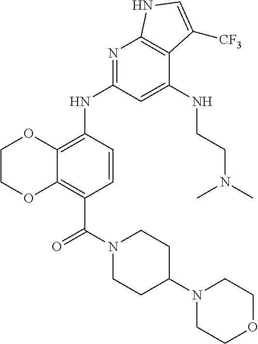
C1COC2=C(C(N3CCC(N4CCOCC4)CC3)=O)C=CC(NC3=NC4=C(C(NCCN(C)C)=C3)C([CF3])=CN4)=C2O1
